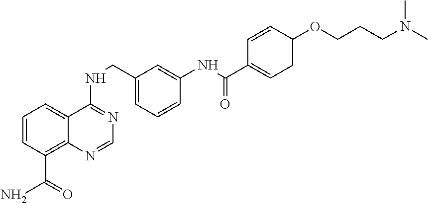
C1=CC(C(N)=O)=C2C(=C1)C(NCC1=CC=CC(NC(=O)C3=CCC(OCCCN(C)C)C=C3)=C1)=NC=N2
